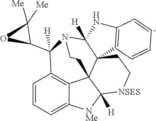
C1=CC=C2C3=C1C(C1OC1([Me])[Me])([H])N1C4([H])C5(C3(C([H])([NMe]2)[NSES]CC5)CC1)C1=C(N4)C=CC=C1
